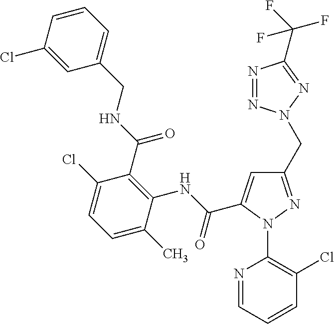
C1=C(Cl)C=CC=C1CNC(C1=C(NC(=O)C2=CC(CN3N=NC(C(F)(F)F)=N3)=NN2C2=C(Cl)C=CC=N2)C(C)=CC=C1Cl)=O
